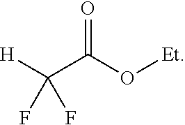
[H]C(C(O[Et])=O)(F)F
